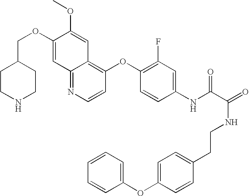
C12=NC=CC(OC3=C(F)C=C(NC(C(=O)NCCC4=CC=C(OC5=CC=CC=C5)C=C4)=O)C=C3)=C1C=C(OC)C(OCC1CCNCC1)=C2
